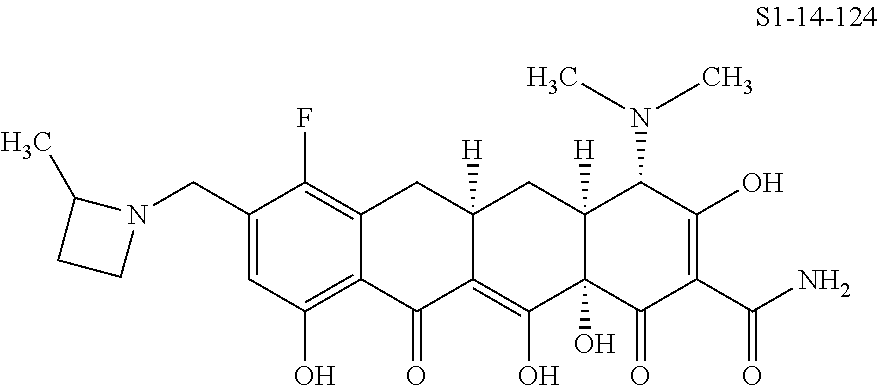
C1(CN2C(C)CC2)=CC(O)=C2C(=C1F)CC1([H])C(=C(O)C3(O)C([H])(C1)C(N(C)C)C(O)=C(C(N)=O)C3=O)C2=O
